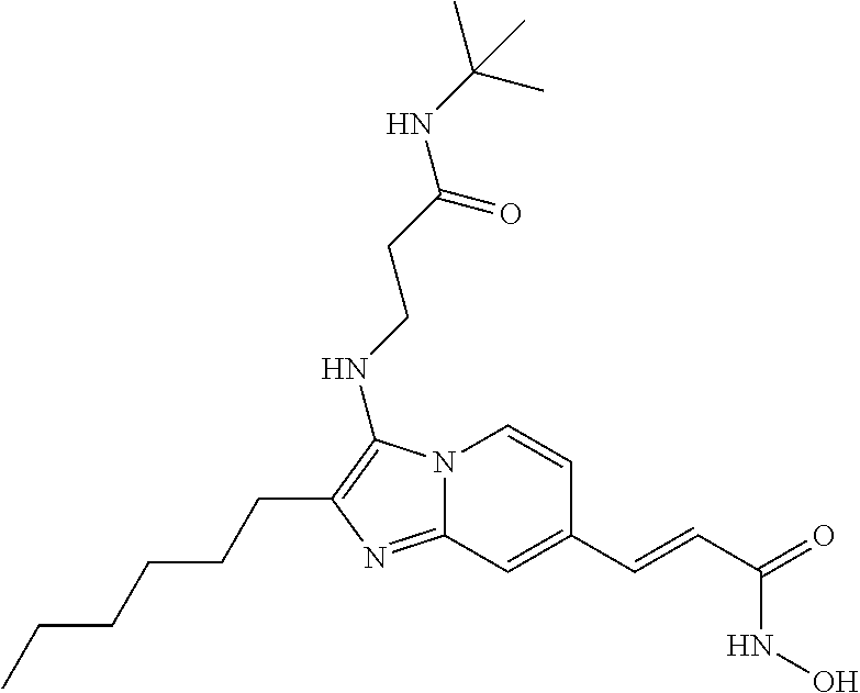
N12C(=NC(CCCCCC)=C1NCCC(NC(C)(C)C)=O)C=C(C=CC(=O)NO)C=C2
